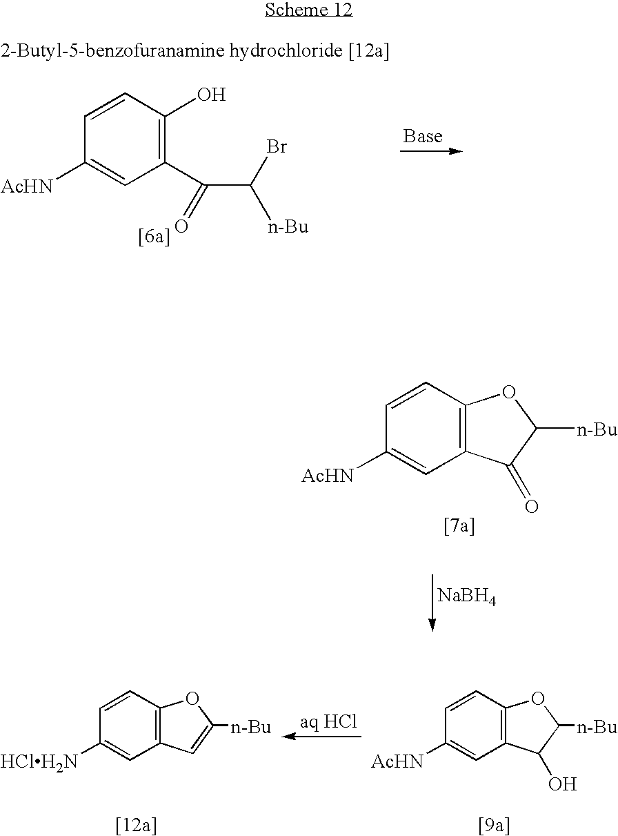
C1=CC2=C(C=C1[AcHN])C(=O)C([n-Bu])O2.[NaBH4].C1=CC2=C(C=C1[AcHN])C(O)C([n-Bu])O2.C1=CC2=C(C=C1[HClH2N])C=C([n-Bu])O2.[Base].C1=CC(O)=C(C(=O)C(Br)[n-Bu])C=C1[AcHN]
